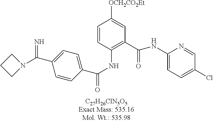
[OCH2CO2Et]C1=CC(C(=O)NC2=CC=C(Cl)C=N2)=C(NC(=O)C2=CC=C(C(=N)N3CCC3)C=C2)C=C1
